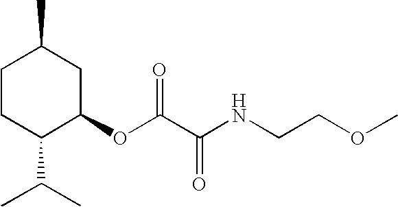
C1CC(C(C)C)C(OC(=O)C(=O)NCCOC)CC1C
